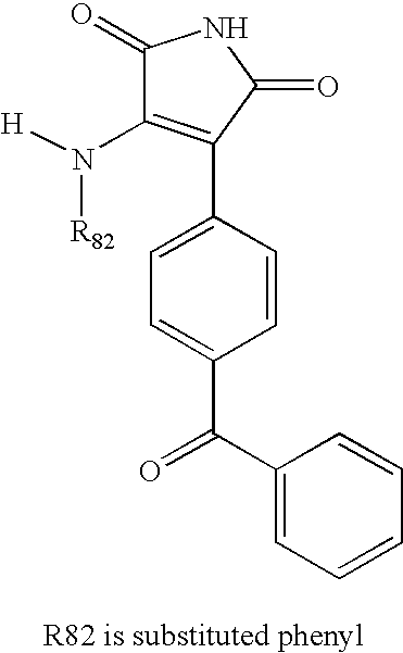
C1(=O)C(N([R82])[H])=C(C2=CC=C(C(=O)C3=CC=CC=C3)C=C2)C(=O)N1
